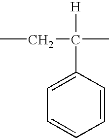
CCC([H])(C1=CC=CC=C1)C
